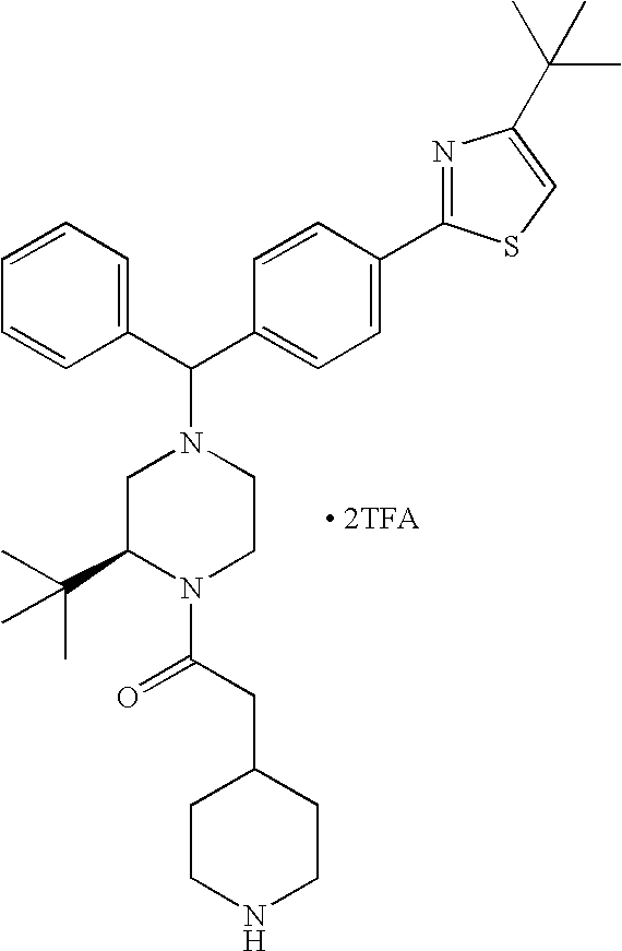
[ 2TFA].C1=CC=CC(C(C2=CC=C(C3=NC(C(C)(C)C)=CS3)C=C2)N2CC(C(C)(C)C)N(C(CC3CCNCC3)=O)CC2)=C1
